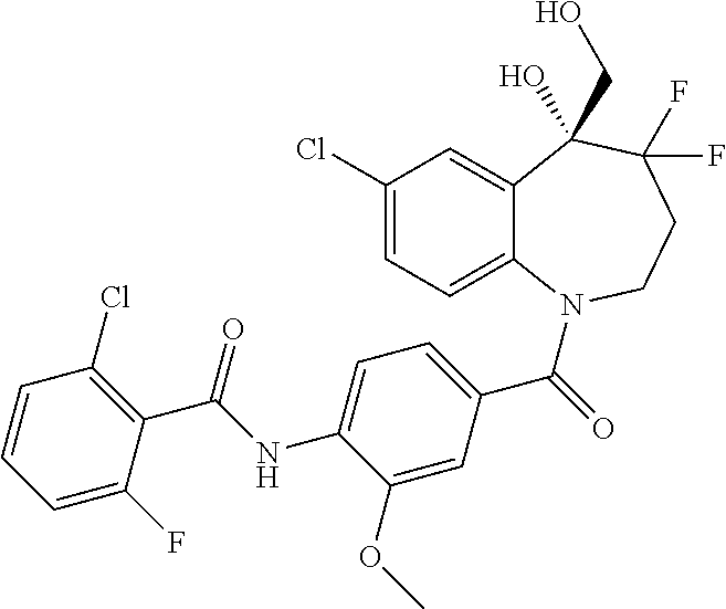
C12=CC(Cl)=CC=C1N(C(=O)C1=CC=C(NC(C3=C(Cl)C=CC=C3F)=O)C(OC)=C1)CCC(F)(F)C2(CO)O
